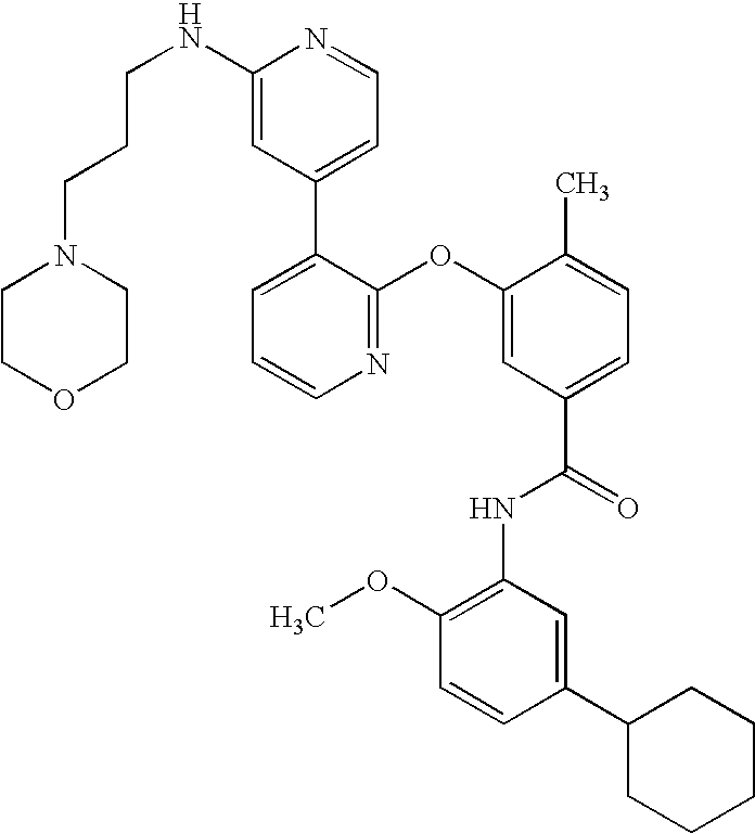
C1=C(NCCCN2CCOCC2)N=CC=C1C1=CC=CN=C1OC1=CC(C(=O)NC2=C(OC)C=CC(C3CCCCC3)=C2)=CC=C1C
